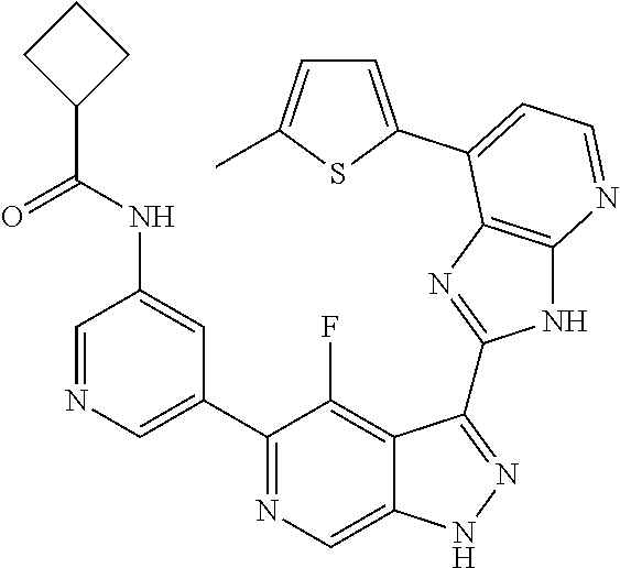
C1=NC=C(C2=NC=C3C(=C2F)C(C2=NC4=C(N2)N=CC=C4C2=CC=C(C)S2)=NN3)C=C1NC(C1CCC1)=O
